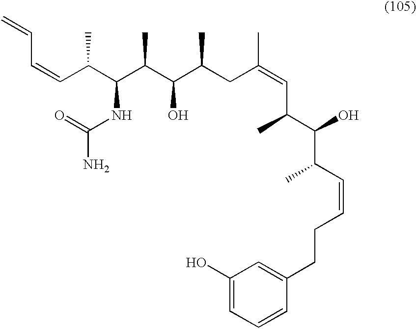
C(=CC(C(C(C(C(CC(=CC(C)C(O)C(C=CCCC1=CC(O)=CC=C1)C)C)C)O)C)NC(=O)N)C)C=C
